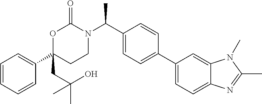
C1=CC=CC(C2(CC(C)(C)O)CCN(C(C3=CC=C(C4=CC=C5C(=C4)N(C)C(C)=N5)C=C3)C)C(=O)O2)=C1
